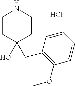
C1CC(O)(CC2=C(OC)C=CC=C2)CCN1.Cl
